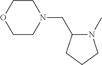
N1(C)C(CN2CCOCC2)CCC1
